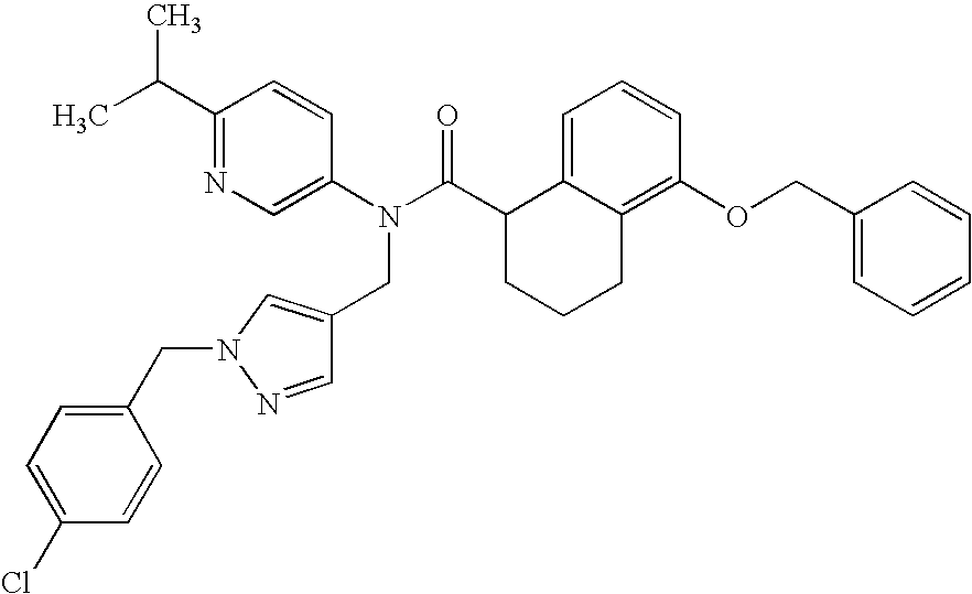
C1(C(C)C)=NC=C(N(C(C2CCCC3=C(OCC4=CC=CC=C4)C=CC=C23)=O)CC2=CN(CC3=CC=C(Cl)C=C3)N=C2)C=C1
